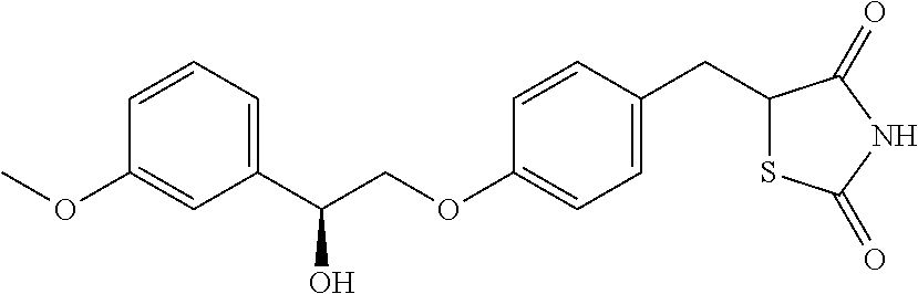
C1=CC=C(C(COC2=CC=C(CC3SC(=O)NC3=O)C=C2)O)C=C1OC
